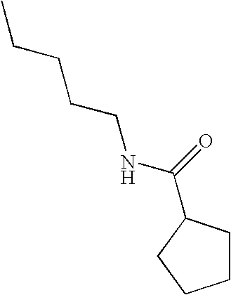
CCCCCNC(=O)C1CCCC1
